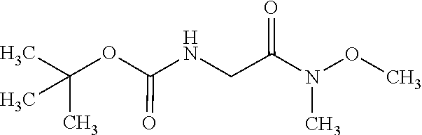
O(C)N(C(CNC(OC(C)(C)C)=O)=O)C
